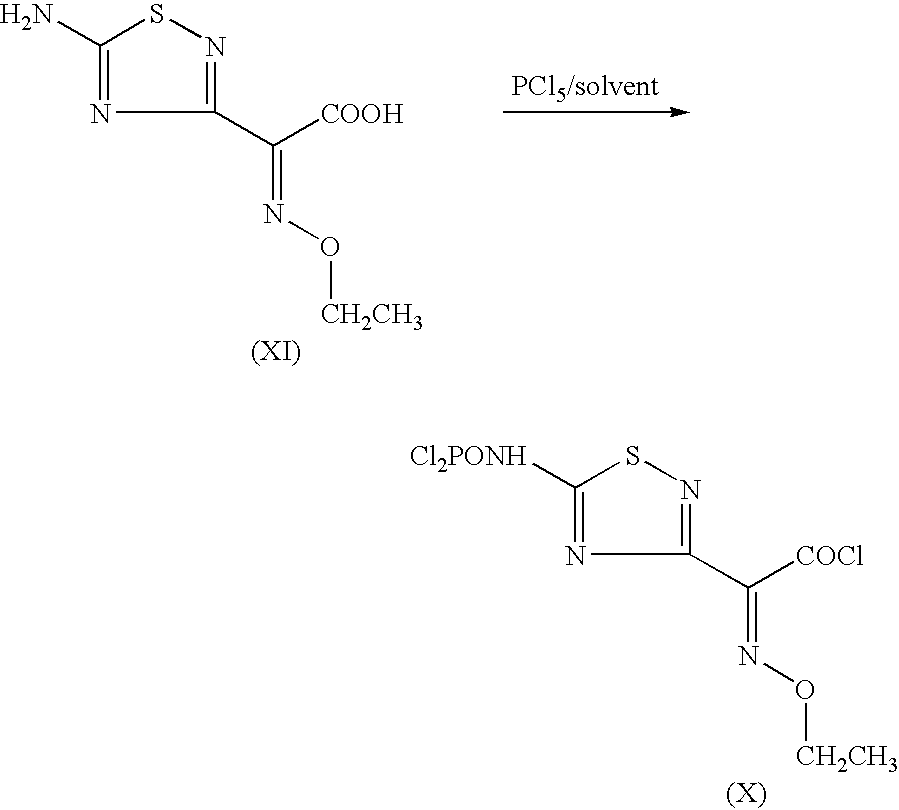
C1(N)=NC(C([COOH])=NO[CH2CH3])=NS1.C1([Cl2PONH])=NC(C([COCl])=NO[CH2CH3])=NS1
